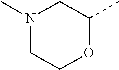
N1(C)CCOC(C)C1
